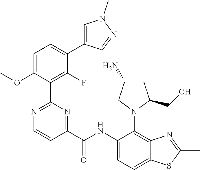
C1C(N)CN(C2=C3C(=CC=C2NC(C2=NC(C4=C(F)C(C5=CN(C)N=C5)=CC=C4OC)=NC=C2)=O)SC(C)=N3)C1CO
